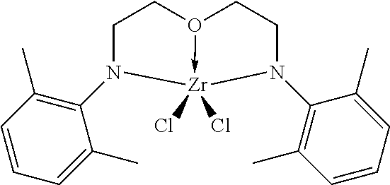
C1CO2->[Zr](Cl)(Cl)(N1C1=C(C)C=CC=C1C)N(C1=C(C)C=CC=C1C)CC2
